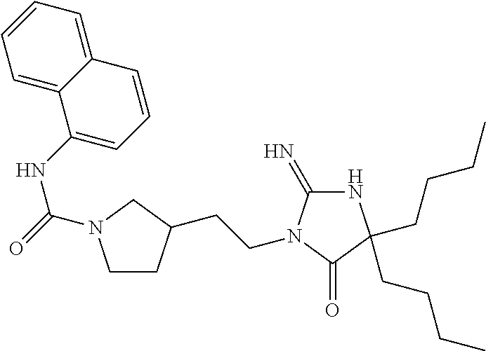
N1C(=N)N(CCC2CCN(C(NC3=CC=CC4=CC=CC=C34)=O)C2)C(=O)C1(CCCC)CCCC
